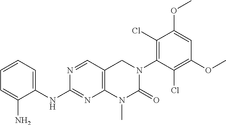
C1=CC=C(NC2=NC3=C(C=N2)CN(C2=C(Cl)C(OC)=CC(OC)=C2Cl)C(=O)N3C)C(N)=C1
